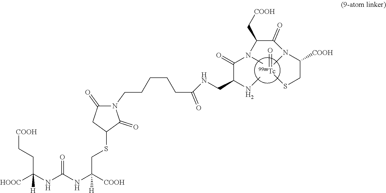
N1(CCCCCC(NCC(NC)C(=O)N(C(C(N(C(CSC)[COOH])C)=O)C[COOH])C)=O)C(=O)CC(SCC(NC(NC([HOOC])([H])CC[COOH])=O)([COOH])[H])C1=O.[Tc]=O
